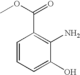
C1=CC=C(O)C(N)=C1C(OC)=O
